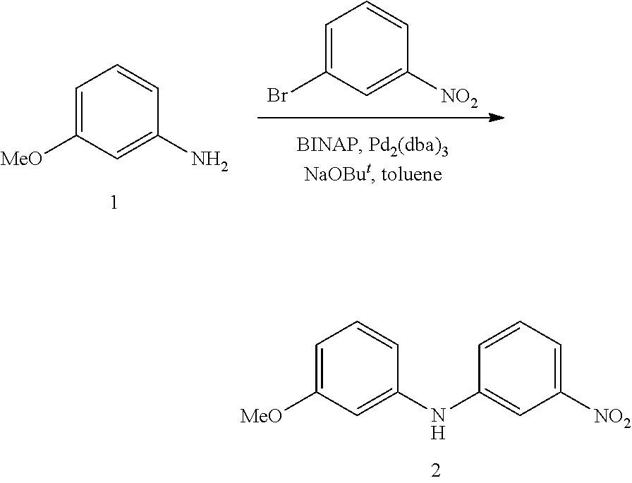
C1=C([MeO])C=C(NC2=CC([NO2])=CC=C2)C=C1.C1=C([MeO])C=C(N)C=C1.C1=C(Br)C=C([NO2])C=C1
